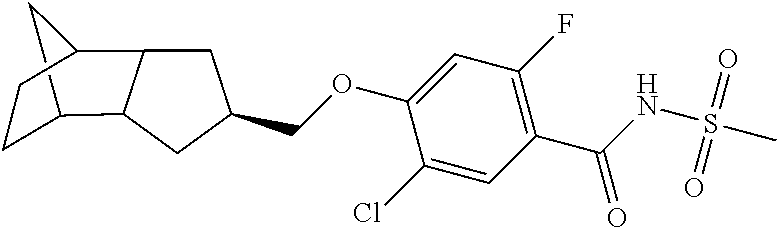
C(OC1=CC(F)=C(C(=O)NS(=O)(=O)C)C=C1Cl)C1CC2C(C1)C1CCC2C1
